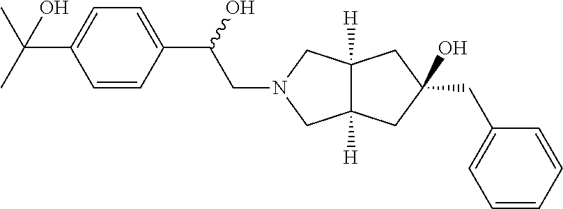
C1(CC2=CC=CC=C2)(O)CC2([H])C([H])(CN(CC(C3=CC=C(C(C)(C)O)C=C3)O)C2)C1
